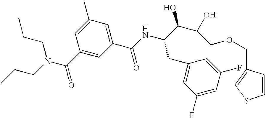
C1(C(NC(CC2=CC(F)=CC(F)=C2)C(C(COCC2=CSC=C2)O)O)=O)=CC(C)=CC(C(=O)N(CCC)CCC)=C1
